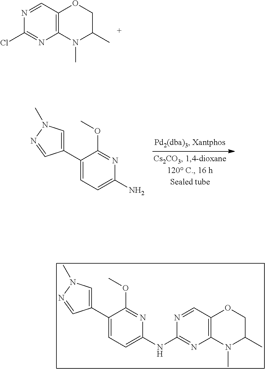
N1=CC2=C(N=C1Cl)N(C)C(C)CO2.C1(C2=CN(C)N=C2)=CC=C(N)N=C1OC.C1(C2=CN(C)N=C2)=CC=C(NC2=NC3=C(C=N2)OCC(C)N3C)N=C1OC
